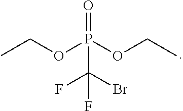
CCOP(OCC)(=O)C(F)(Br)F
